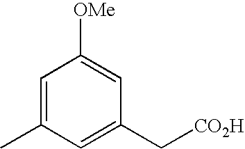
C1=C(C)C=C(C[CO2H])C=C1[OMe]
